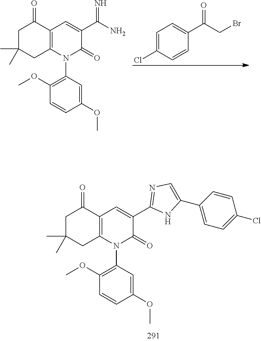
C1=C(Cl)C=CC(C(CBr)=O)=C1.C12=C(N(C3=C(OC)C=CC(OC)=C3)C(=O)C(C(N)=N)=C1)CC(C)(C)CC2=O.C12=C(N(C3=C(OC)C=CC(OC)=C3)C(=O)C(C3=NC=C(C4=CC=C(Cl)C=C4)N3)=C1)CC(C)(C)CC2=O
